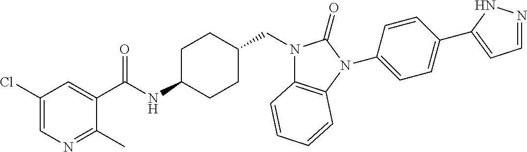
C1(Cl)=CN=C(C)C(C(NC2CCC(CN3C4=C(N(C5=CC=C(C6=CC=NN6)C=C5)C3=O)C=CC=C4)CC2)=O)=C1
